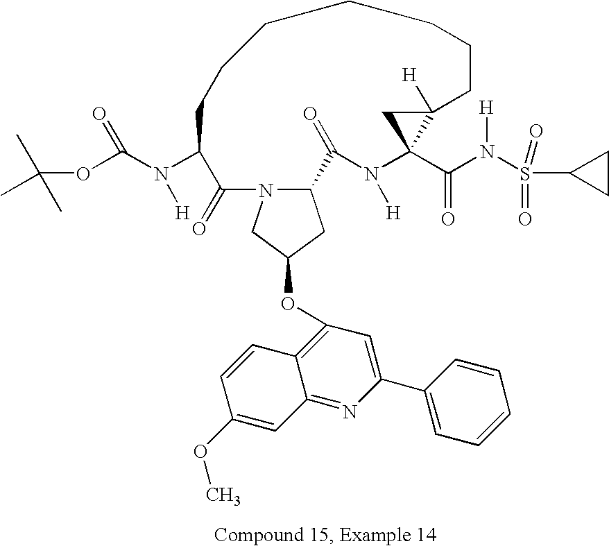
C12CC(OC3=C4C(=NC(C5=CC=CC=C5)=C3)C=C(OC)C=C4)CN1C(=O)C(N(C(OC(C)(C)C)=O)[H])CCCCCCCC1([H])C(C(N(S(C3CC3)(=O)=O)[H])=O)(N([H])C2=O)C1
